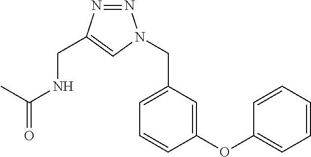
C1=C(OC2=CC=CC=C2)C=CC=C1CN1N=NC(CNC(=O)C)=C1
